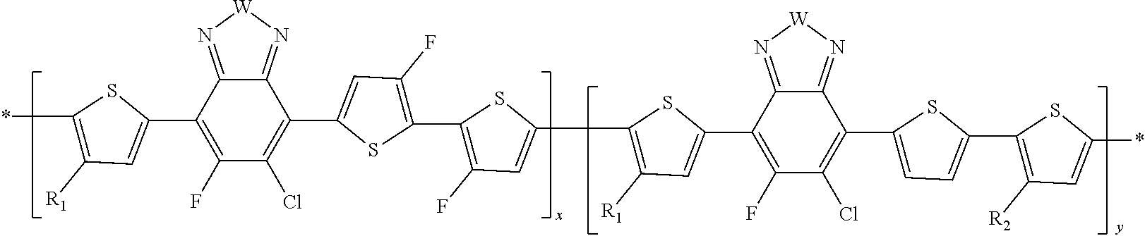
*C1=C([R1])C=C(C2=C(F)C(Cl)=C(C3=CC(F)=C(C4=C(F)C=C(C5=C([R1])C=C(C6=C(F)C(Cl)=C(C7=CC=C(C8=C([R2])C=C(*)S8)S7)C7=N[W]N=C67)S5)S4)S3)C3=N[W]N=C23)S1
